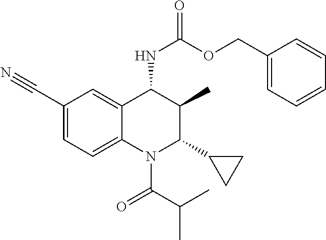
C(OCC1=CC=CC=C1)(NC1C2=CC(C#N)=CC=C2N(C(=O)C(C)C)C(C2CC2)C1C)=O
